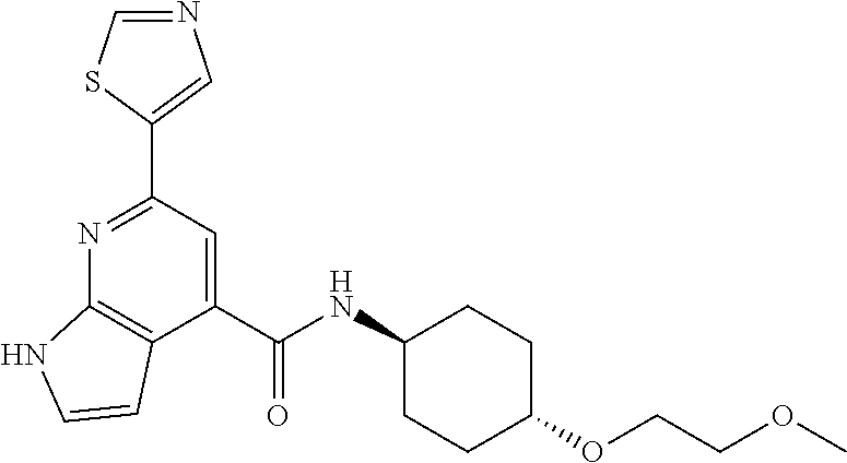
C1=NC=C(C2=NC3=C(C(C(NC4CCC(OCCOC)CC4)=O)=C2)C=CN3)S1
